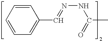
C1=CC=CC=C1C=NNC(=O)C
